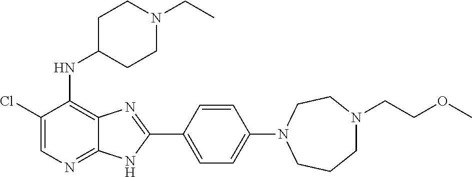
C1(Cl)=CN=C2C(=C1NC1CCN(CC)CC1)N=C(C1=CC=C(N3CCCN(CCOC)CC3)C=C1)N2
